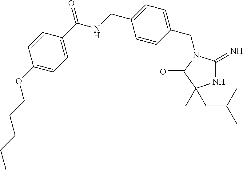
N1C(=N)N(CC2=CC=C(CNC(C3=CC=C(OCCCCC)C=C3)=O)C=C2)C(=O)C1(CC(C)C)C
